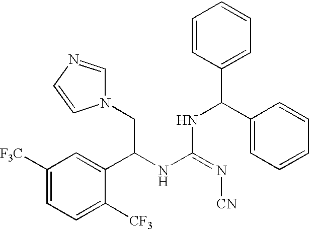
C1([F3C])=CC=C([CF3])C(C(NC(=N[CN])NC(C2=CC=CC=C2)C2=CC=CC=C2)CN2C=NC=C2)=C1
